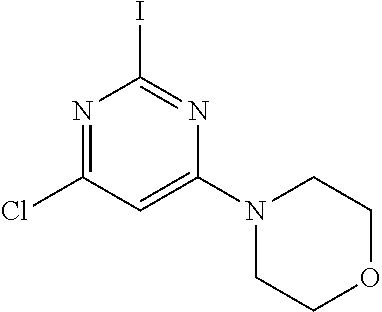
C1(Cl)=NC(I)=NC(N2CCOCC2)=C1
